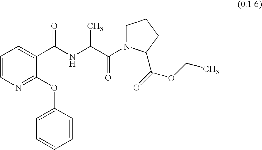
C1=CN=C(OC2=CC=CC=C2)C(C(NC(C(N2CCCC2C(OCC)=O)=O)C)=O)=C1
